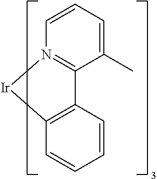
C12=N(C=CC=C1C)[Ir]C1=C2C=CC=C1
